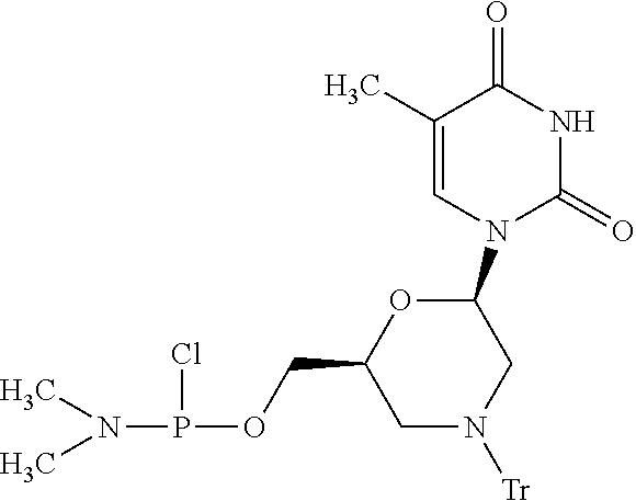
C1(=O)C(C)=CN(C2OC(COP(N(C)C)Cl)CN([Tr])C2)C(=O)N1
